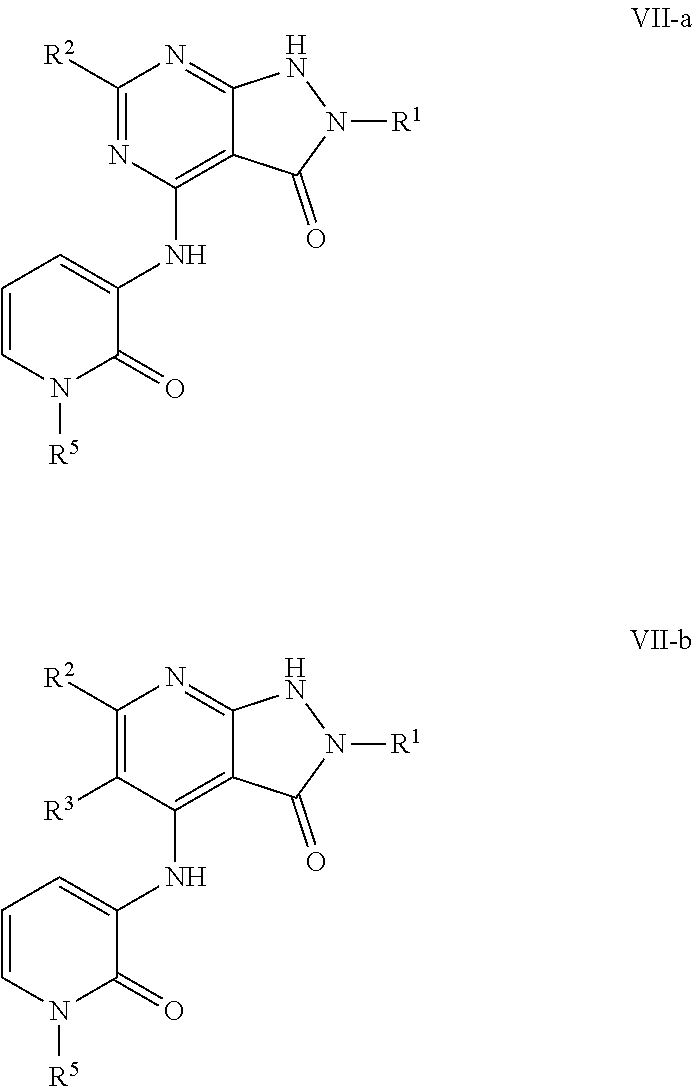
C1([R2])=C([R3])C(NC2=CC=CN([R5])C2=O)=C2C(=N1)NN([R1])C2=O.C1([R2])=NC(NC2=CC=CN([R5])C2=O)=C2C(=N1)NN([R1])C2=O
